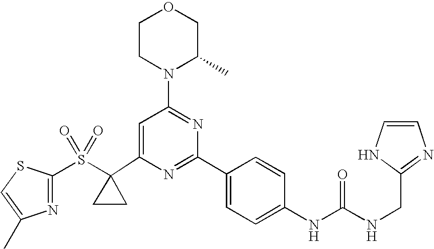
C1(C2(S(=O)(=O)C3=NC(C)=CS3)CC2)=CC(N2C(C)COCC2)=NC(C2=CC=C(NC(=O)NCC3=NC=CN3)C=C2)=N1
